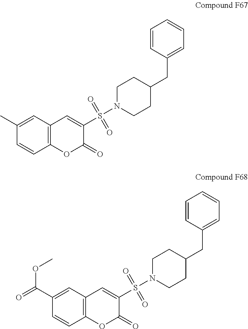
C12=C(C=C(S(N3CCC(CC4=CC=CC=C4)CC3)(=O)=O)C(=O)O1)C=C(C)C=C2.C12=C(C=C(S(N3CCC(CC4=CC=CC=C4)CC3)(=O)=O)C(=O)O1)C=C(C(=O)OC)C=C2
